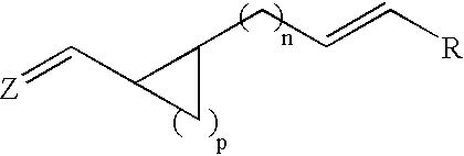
C1(C=[Z])C(CC=C[R])C1
